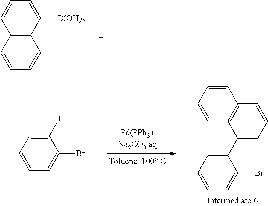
C12=C(C([B(OH)2])=CC=C1)C=CC=C2.C1=C(C2=CC=CC3=C2C=CC=C3)C(Br)=CC=C1.C1(Br)=CC=CC=C1I
